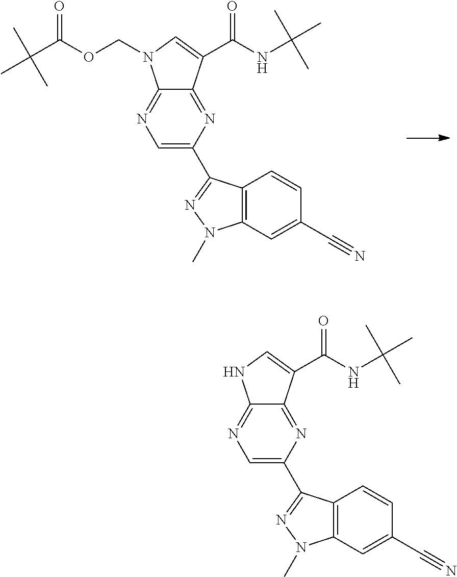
C12=NC=C(C3=NN(C)C4=C3C=CC(C#N)=C4)N=C1C(C(NC(C)(C)C)=O)=CN2COC(C(C)(C)C)=O.C12=NC=C(C3=NN(C)C4=C3C=CC(C#N)=C4)N=C1C(C(NC(C)(C)C)=O)=CN2
